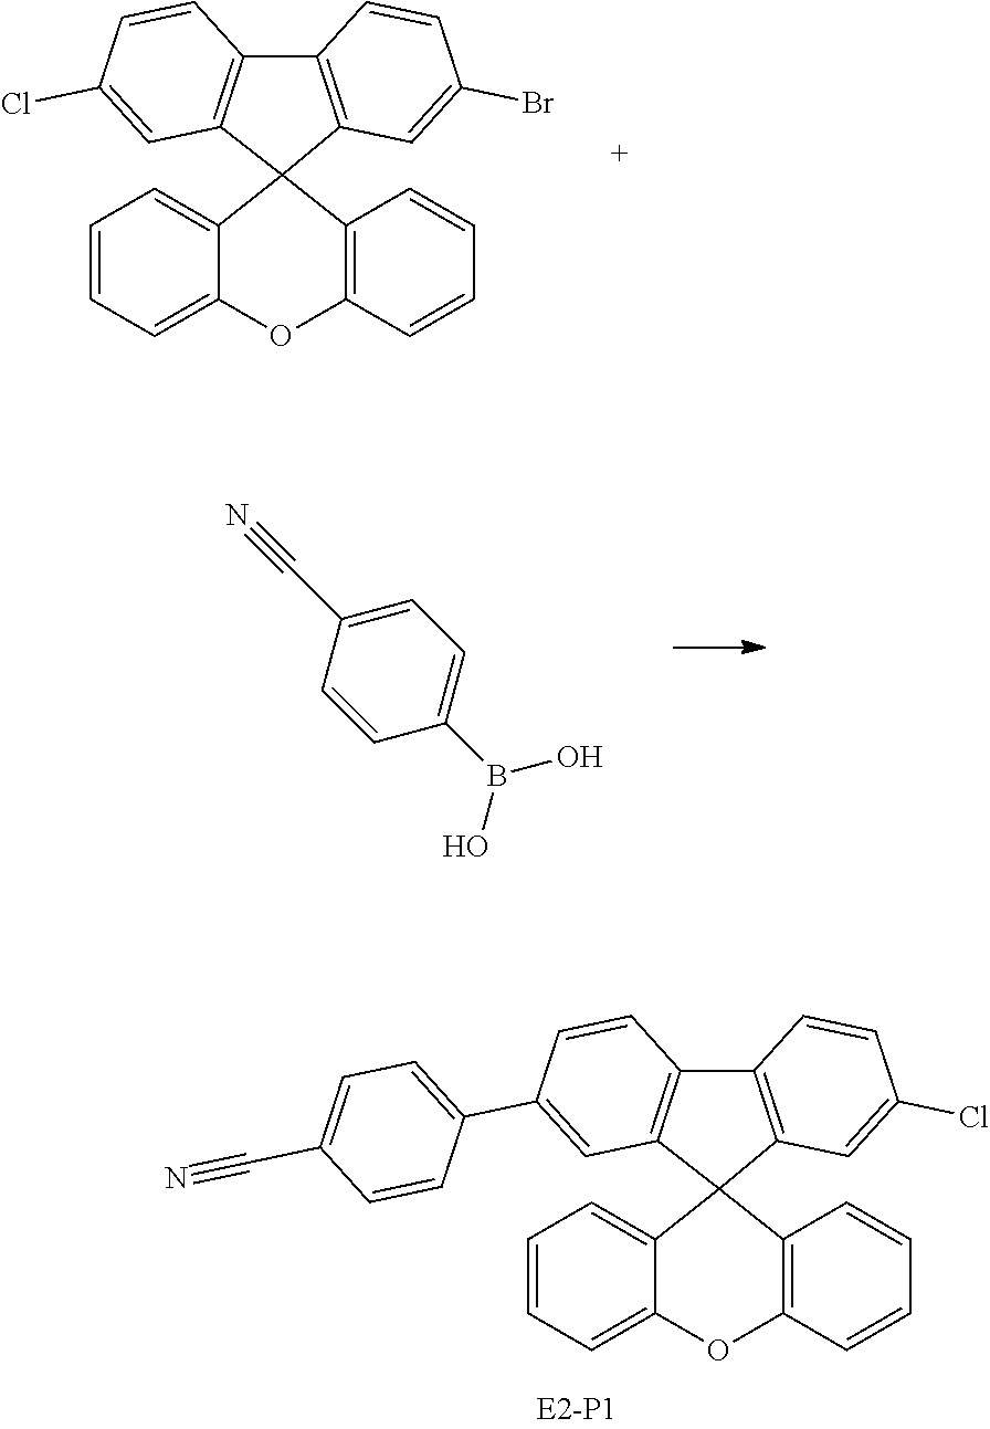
C12=C(C=C(Br)C=C1)C1(C3=C2C=CC(Cl)=C3)C2=CC=CC=C2OC2=C1C=CC=C2.C1=CC(B(O)O)=CC=C1C#N.C12=C(C=C(Cl)C=C1)C1(C3=C2C=CC(C2=CC=C(C#N)C=C2)=C3)C2=CC=CC=C2OC2=C1C=CC=C2
